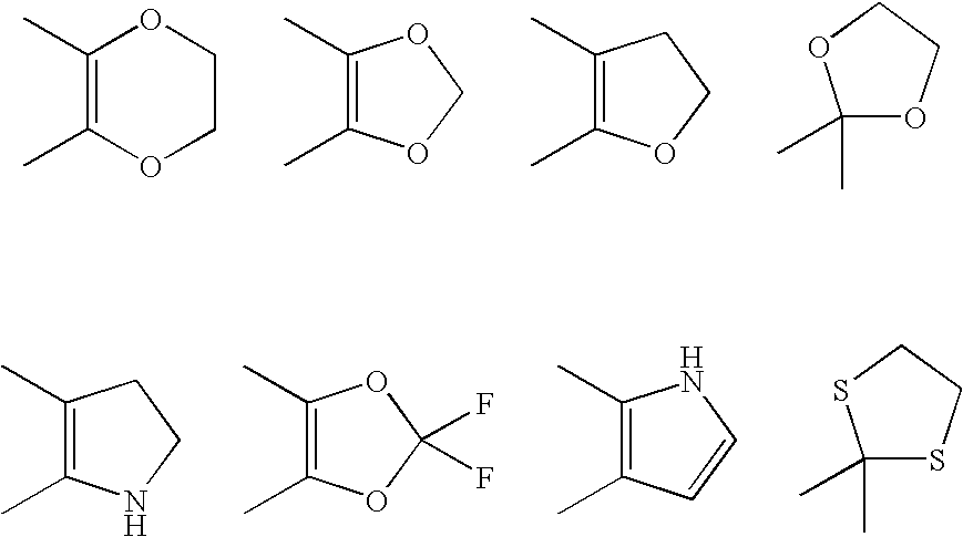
C1(C)=C(C)OCCO1.C1(C)=C(C)OCO1.C1(C)=C(C)OCC1.C1(C)(C)OCCO1.C1(C)=C(C)NCC1.C1(C)=C(C)OC(F)(F)O1.C1(C)=C(C)C=CN1.C1(C)(C)SCCS1
